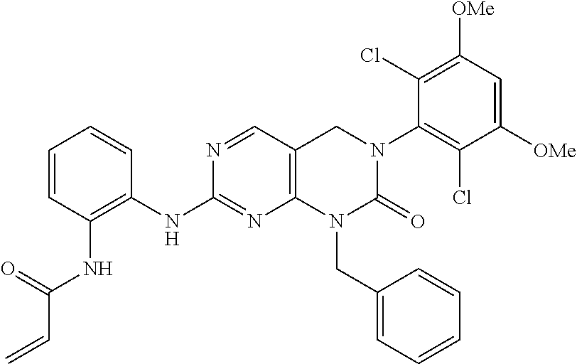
C1=CC(NC(C=C)=O)=C(NC2=NC3=C(C=N2)CN(C2=C(Cl)C([OMe])=CC([OMe])=C2Cl)C(=O)N3CC2=CC=CC=C2)C=C1
